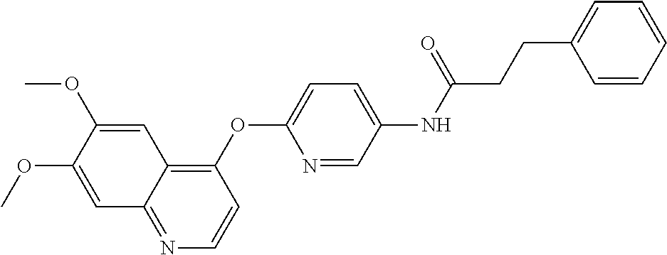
C1=C(OC)C(OC)=CC2=C(OC3=CC=C(NC(=O)CCC4=CC=CC=C4)C=N3)C=CN=C12
